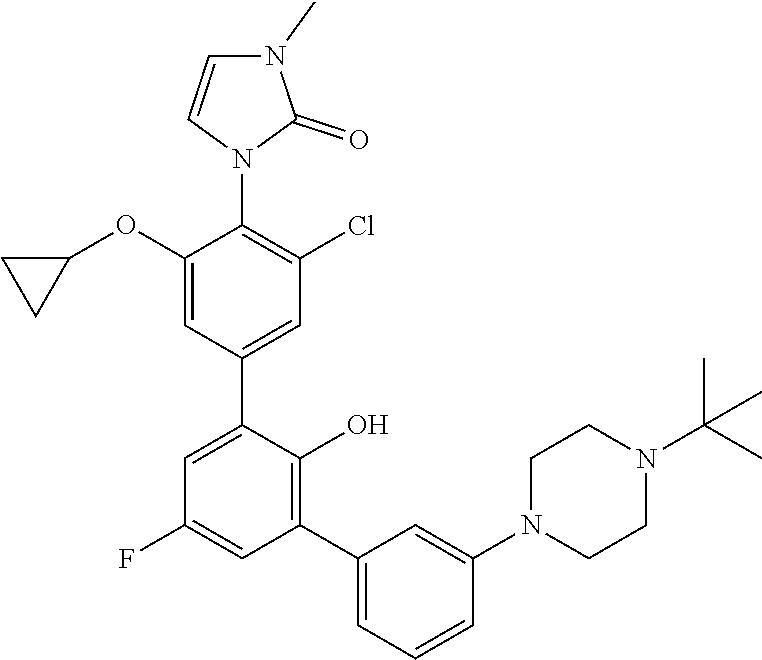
C1=C(OC2CC2)C(N2C(=O)N(C)C=C2)=C(Cl)C=C1C1=CC(F)=CC(C2=CC=CC(N3CCN(C(C)(C)C)CC3)=C2)=C1O
